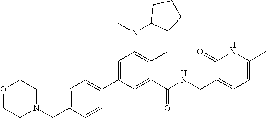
N1(CC2=CC=C(C3=CC(N(C4CCCC4)C)=C(C)C(C(NCC4=C(C)C=C(C)NC4=O)=O)=C3)C=C2)CCOCC1
